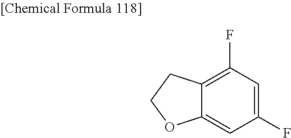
C1(F)=CC(F)=C2C(=C1)OCC2
